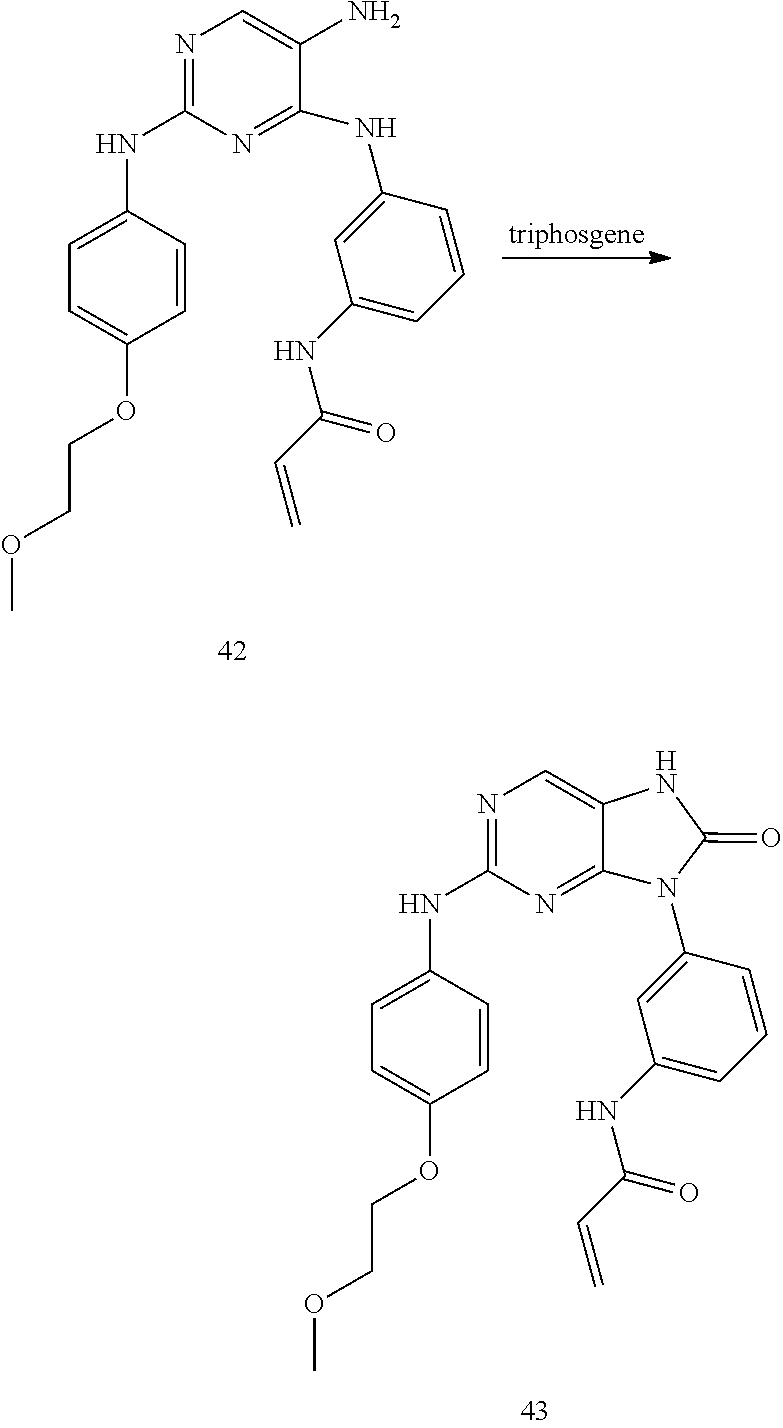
N1=C(NC2=CC=C(OCCOC)C=C2)N=C2C(=C1)NC(=O)N2C1=CC(NC(C=C)=O)=CC=C1.N1=C(NC2=CC=C(OCCOC)C=C2)N=C(NC2=CC(NC(C=C)=O)=CC=C2)C(N)=C1
